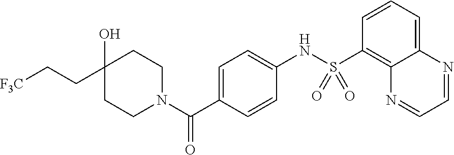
C12=CC=CC(S(NC3=CC=C(C(N4CCC(O)(CC[F3C])CC4)=O)C=C3)(=O)=O)=C1N=CC=N2
